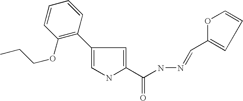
C1=C(C2=C(OCCC)C=CC=C2)C=C(C(NN=CC2=CC=CO2)=O)N1
